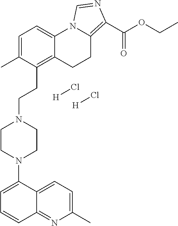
C12=NC(C)=CC=C1C(N1CCN(CCC3=C4C(=CC=C3C)N3C(=C(C(OCC)=O)N=C3)CC4)CC1)=CC=C2.[H]Cl.[H]Cl
